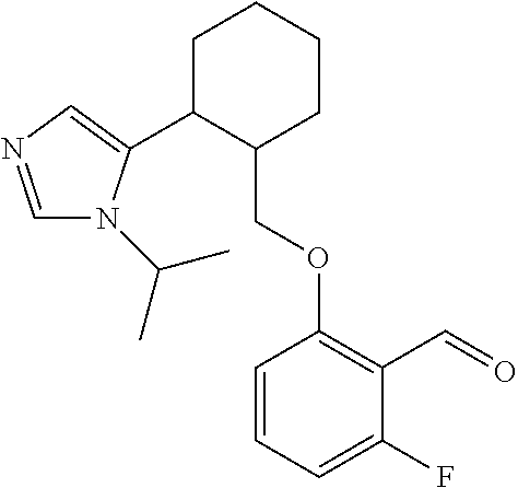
C1C(C2=CN=CN2C(C)C)C(COC2=C(C=O)C(F)=CC=C2)CCC1
